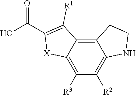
C12=C3C(=C([R3])C([R2])=C1NCC2)[X]C(C(O)=O)=C3[R1]
